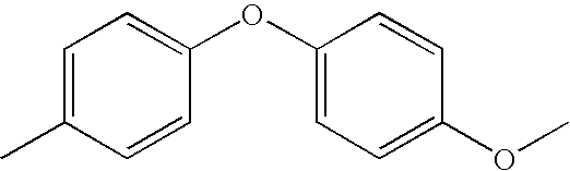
C1(C)=CC=C(OC2=CC=C(OC)C=C2)C=C1
